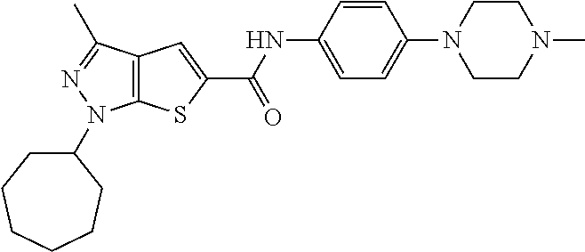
C12=C(C(C)=NN1C1CCCCCC1)C=C(C(NC1=CC=C(N3CCN(C)CC3)C=C1)=O)S2
